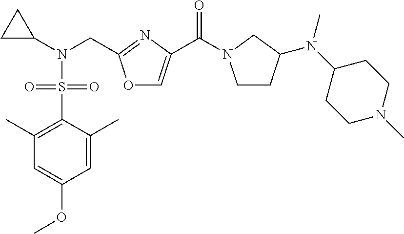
O1C=C(C(=O)N2CCC(N(C)C3CCN(C)CC3)C2)N=C1CN(C1CC1)S(C1=C(C)C=C(OC)C=C1C)(=O)=O
